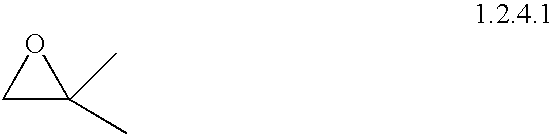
O1CC1(C)C
